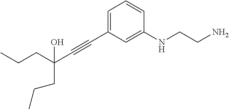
C(C#CC1=CC=CC(NCCN)=C1)(O)(CCC)CCC
